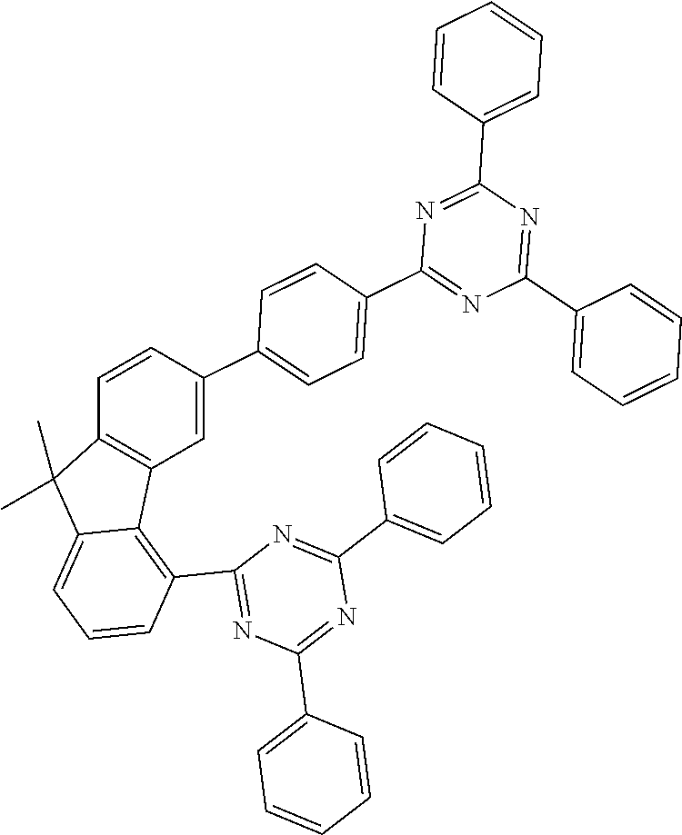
C1=CC2=C(C=C1C1=CC=C(C3=NC(C4=CC=CC=C4)=NC(C4=CC=CC=C4)=N3)C=C1)C1=C(C3=NC(C4=CC=CC=C4)=NC(C4=CC=CC=C4)=N3)C=CC=C1C2(C)C
